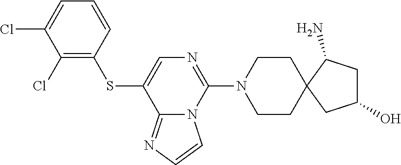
C1(Cl)=CC=CC(SC2=CN=C(N3CCC4(CC(O)CC4N)CC3)N3C2=NC=C3)=C1Cl
